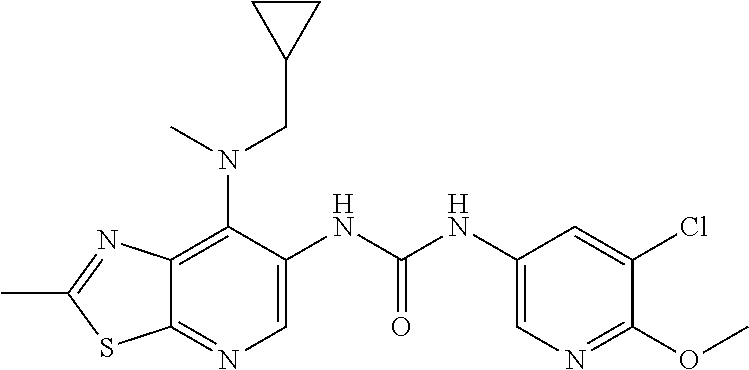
C12=C(N(CC3CC3)C)C(NC(NC3=CN=C(OC)C(Cl)=C3)=O)=CN=C1SC(C)=N2
